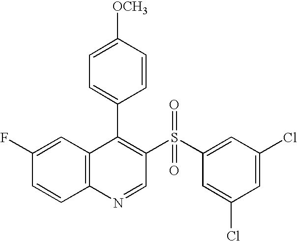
C12=C(C=C(F)C=C1)C(C1=CC=C([OCH3])C=C1)=C(S(C1=CC(Cl)=CC(Cl)=C1)(=O)=O)C=N2
